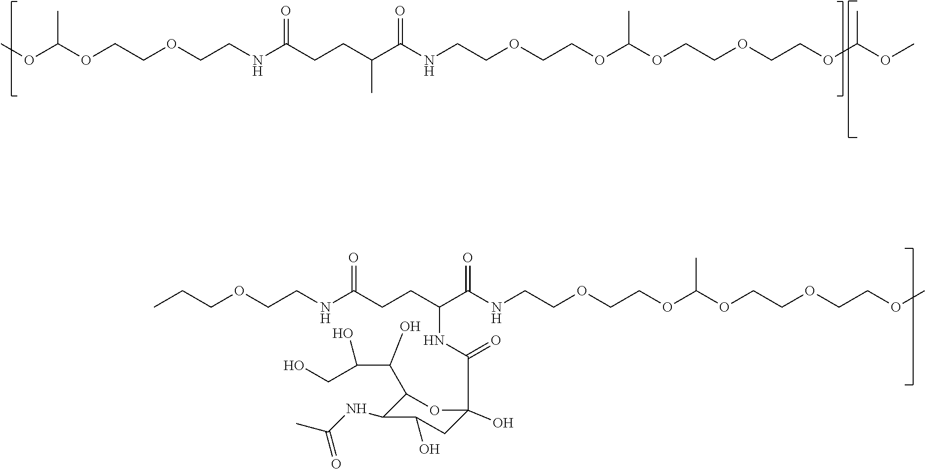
COC(OCCOCCNC(CCC(C(NCCOCCOC(OCCOCCOC(OC)C)C)=O)C)=O)C.CCCOCCNC(CCC(C(NCCOCCOC(OCCOCCOC)C)=O)NC(=O)C1(O)CC(O)C(NC(C)=O)C(C(C(CO)O)O)O1)=O
